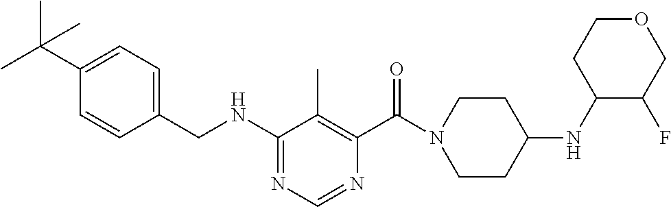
C1(NCC2=CC=C(C(C)(C)C)C=C2)=NC=NC(C(N2CCC(NC3C(F)COCC3)CC2)=O)=C1C
